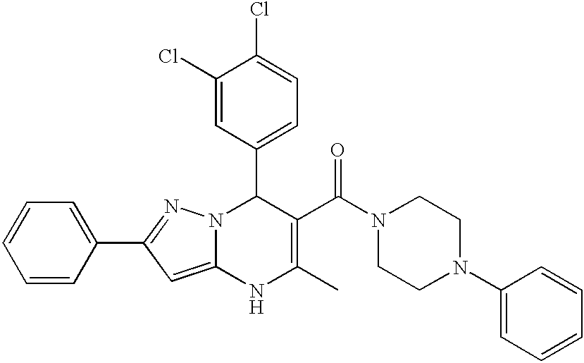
C1(Cl)=CC(C2N3C(=CC(C4=CC=CC=C4)=N3)NC(C)=C2C(N2CCN(C3=CC=CC=C3)CC2)=O)=CC=C1Cl
